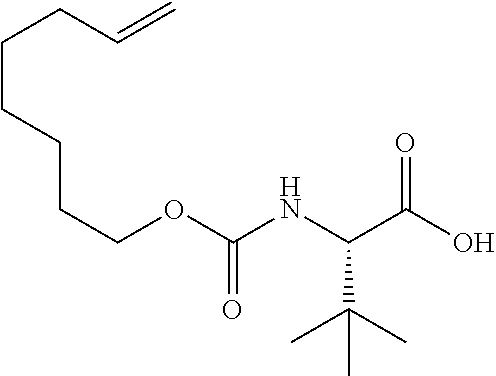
C(CCCCOC(NC(C(O)=O)C(C)(C)C)=O)CC=C
